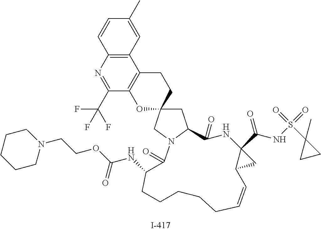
C1=CC2=C(C=C1C)C1=C(C(C(F)(F)F)=N2)OC2(CC1)CC1N(C2)C(=O)C(NC(OCCN2CCCCC2)=O)CCCCCC=CC2C(C(NS(C3(C)CC3)(=O)=O)=O)(C2)NC1=O
